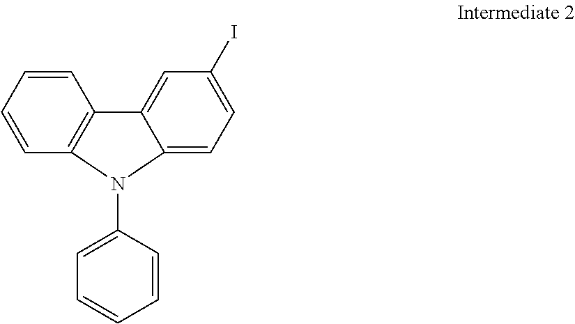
C12=CC(I)=CC=C1N(C1=CC=CC=C1)C1=C2C=CC=C1
